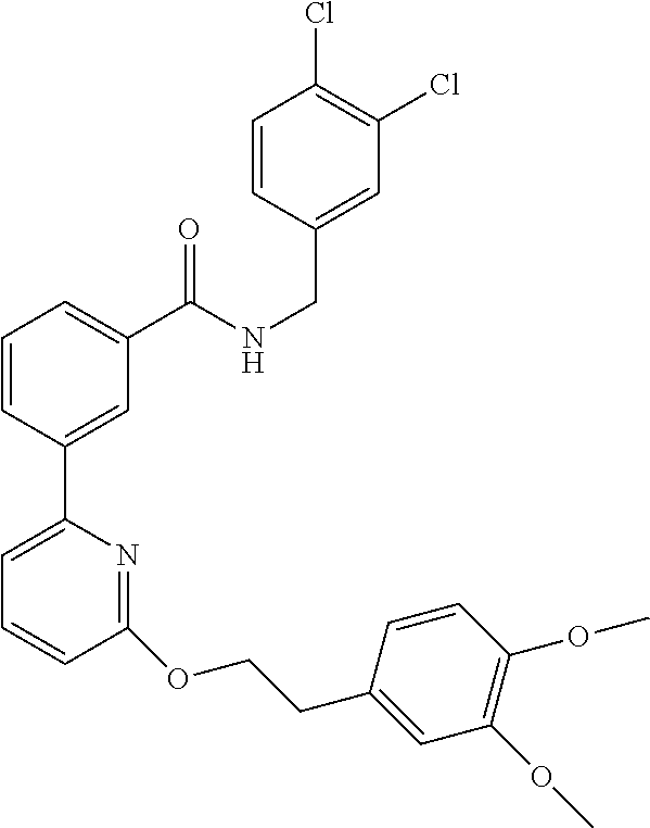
C1=CC(C2=CC=CC(OCCC3=CC(OC)=C(OC)C=C3)=N2)=CC(C(NCC2=CC(Cl)=C(Cl)C=C2)=O)=C1
